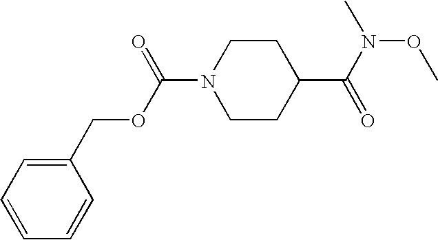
C1=CC=C(COC(N2CCC(C(N(C)OC)=O)CC2)=O)C=C1
